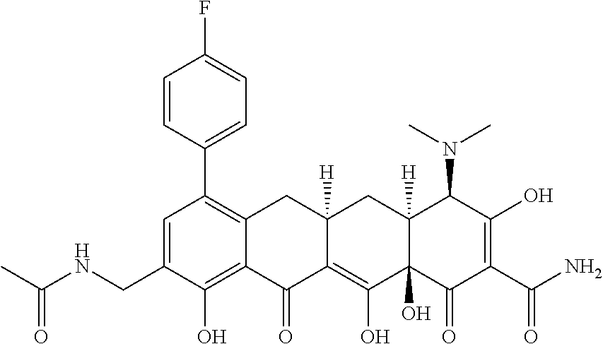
C1=C(CNC(C)=O)C(O)=C2C(=C1C1=CC=C(F)C=C1)CC1([H])C(=C(O)C3(O)C([H])(C1)C(N(C)C)C(O)=C(C(N)=O)C3=O)C2=O
